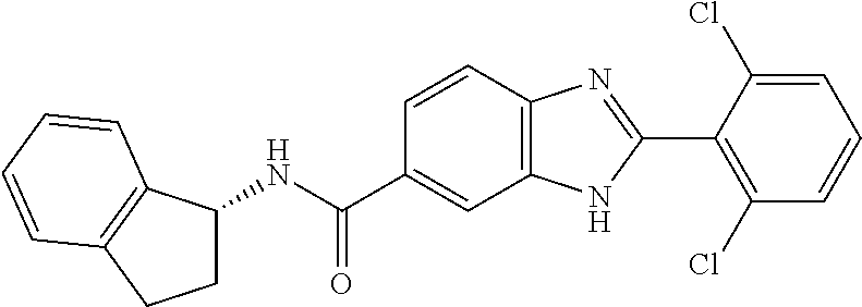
C1(NC(C2=CC3=C(C=C2)N=C(C2=C(Cl)C=CC=C2Cl)N3)=O)CCC2=C1C=CC=C2
